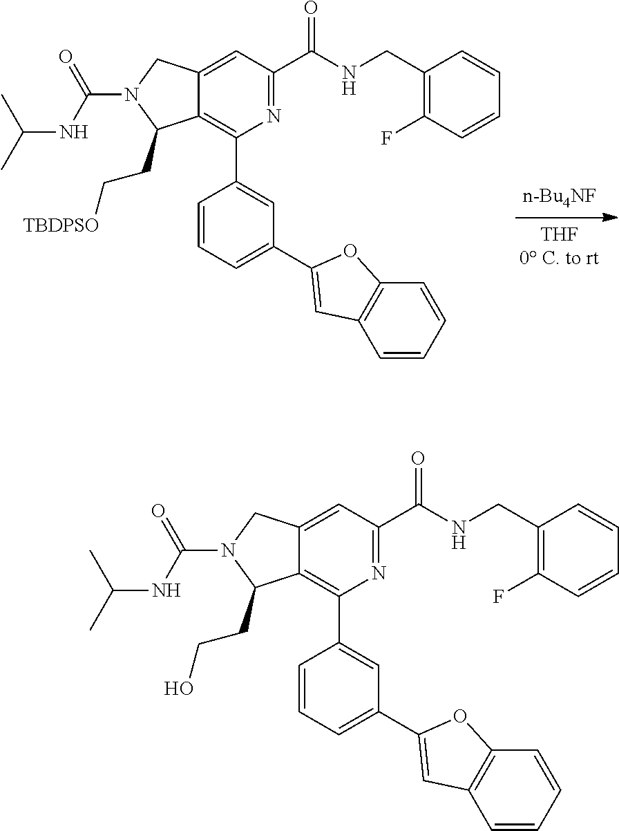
C12=C(C3=CC(C4=CC5=C(C=CC=C5)O4)=CC=C3)N=C(C(NCC3=C(F)C=CC=C3)=O)C=C1CN(C(NC(C)C)=O)C2CC[TBDPSO].C12=C(C3=CC(C4=CC5=C(C=CC=C5)O4)=CC=C3)N=C(C(NCC3=C(F)C=CC=C3)=O)C=C1CN(C(NC(C)C)=O)C2CCO
